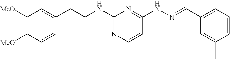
C1(NCCC2=CC([MeO])=C([MeO])C=C2)=NC=CC(NN=CC2=CC=CC(C)=C2)=N1
